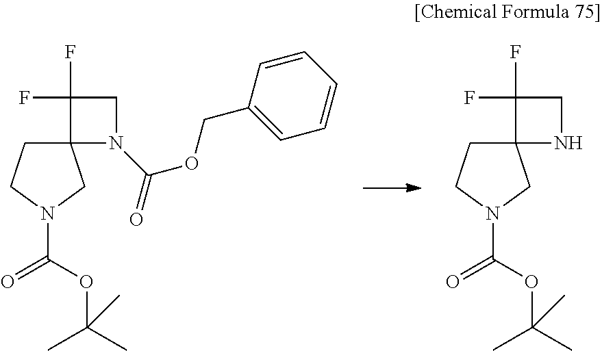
C12(CCN(C(OC(C)(C)C)=O)C1)N(C(=O)OCC1=CC=CC=C1)CC2(F)F.C12(CCN(C(OC(C)(C)C)=O)C1)NCC2(F)F
